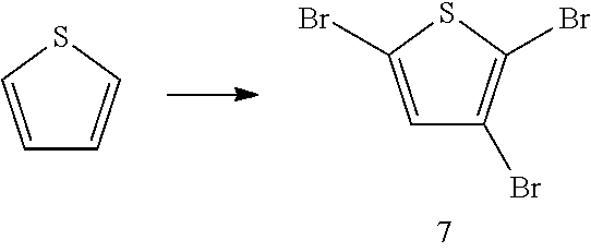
C1=CSC=C1.C1=C(Br)SC(Br)=C1Br
